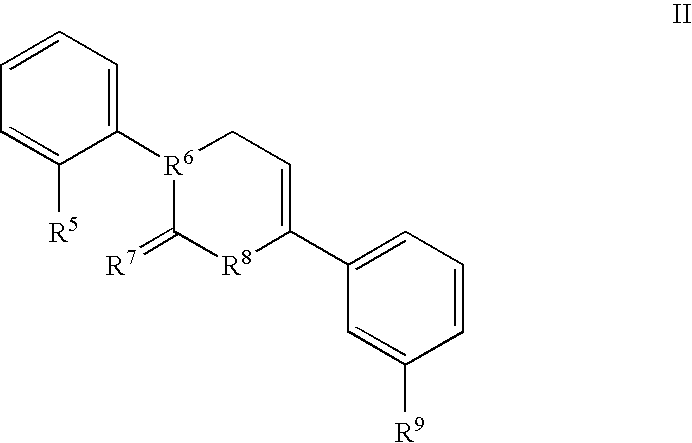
C1=CC=C([R5])C([R6]2C(=[R7])[R8]C(C3=CC=CC([R9])=C3)=CC2)=C1
